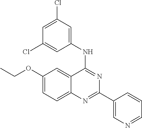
C1(OCC)=CC=C2C(=C1)C(NC1=CC(Cl)=CC(Cl)=C1)=NC(C1=CN=CC=C1)=N2
